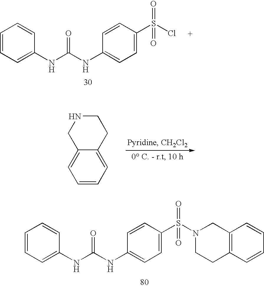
C1=C(NC(=O)NC2=CC=C(S(Cl)(=O)=O)C=C2)C=CC=C1.C12=CC=CC=C1CCNC2.C1=C(NC(=O)NC2=CC=C(S(N3CCC4=C(C3)C=CC=C4)(=O)=O)C=C2)C=CC=C1
